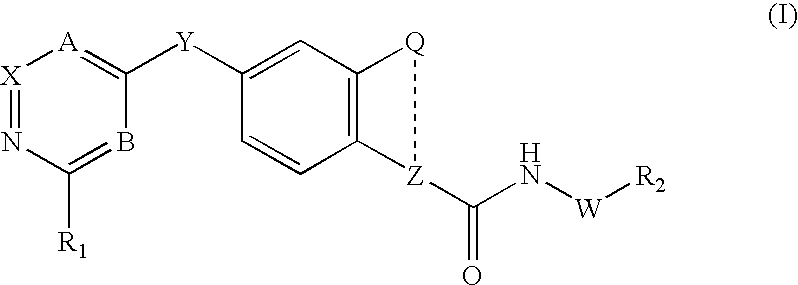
[Y](C1=[A][X]=NC([R1])=B1)C1=CC2=C(C=C1)[Z](C(N[W][R2])=O)[Q]2
